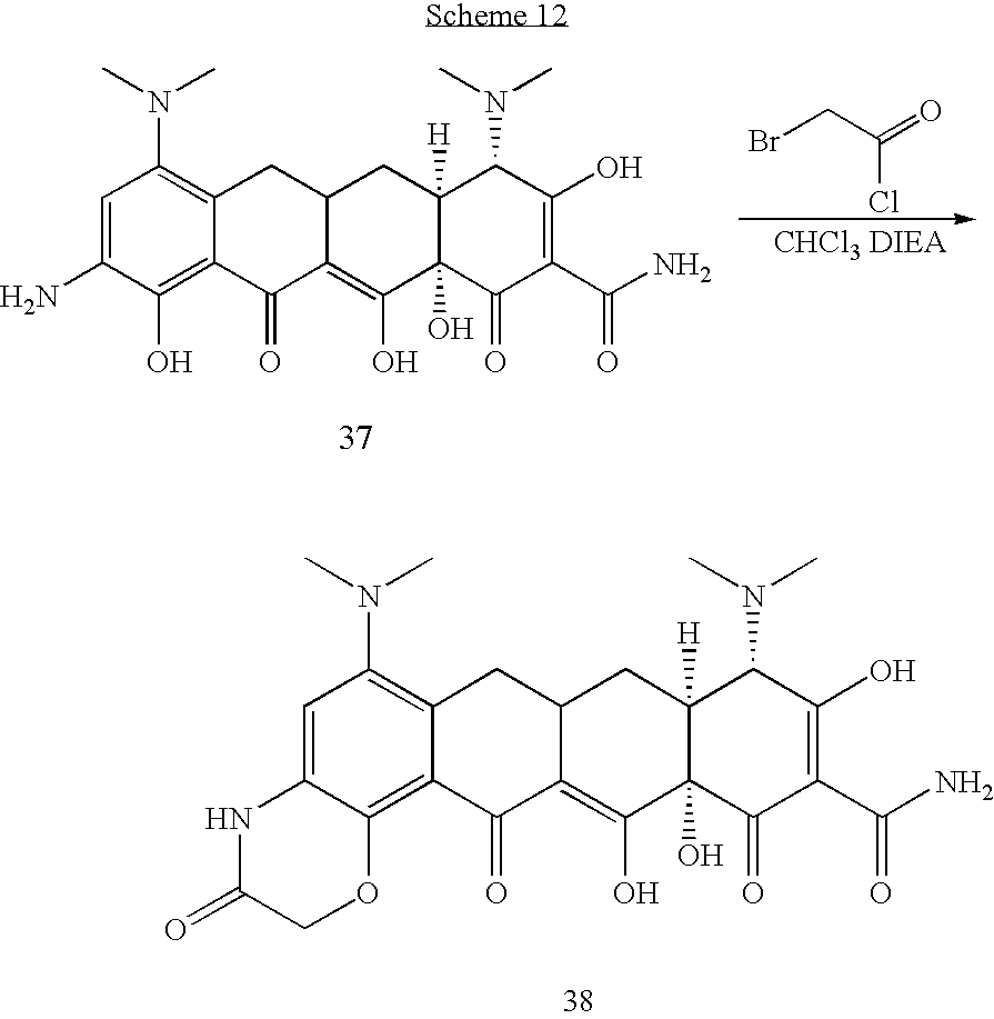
C1=C2C(=C3C(=C1N(C)C)CC1C(=C(O)C4(O)C([H])(C1)C(N(C)C)C(O)=C(C(=O)N)C4=O)C3=O)OCC(=O)N2.BrCC(=O)Cl.C1=C(N)C(O)=C2C(=C1N(C)C)CC1C(=C(O)C3(O)C([H])(C1)C(N(C)C)C(O)=C(C(=O)N)C3=O)C2=O
